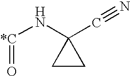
[*C](NC1(C#N)CC1)=O
